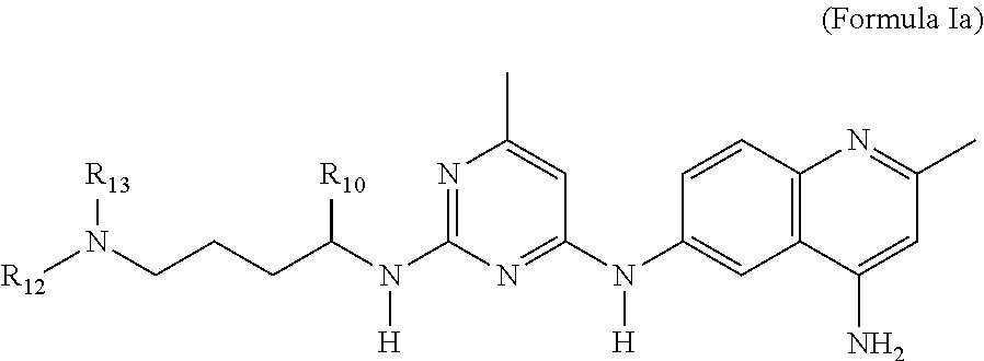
N1=C(N(C([R10])CCCN([R13])[R12])[H])N=C(N(C2=CC3=C(C=C2)N=C(C)C=C3N)[H])C=C1C
